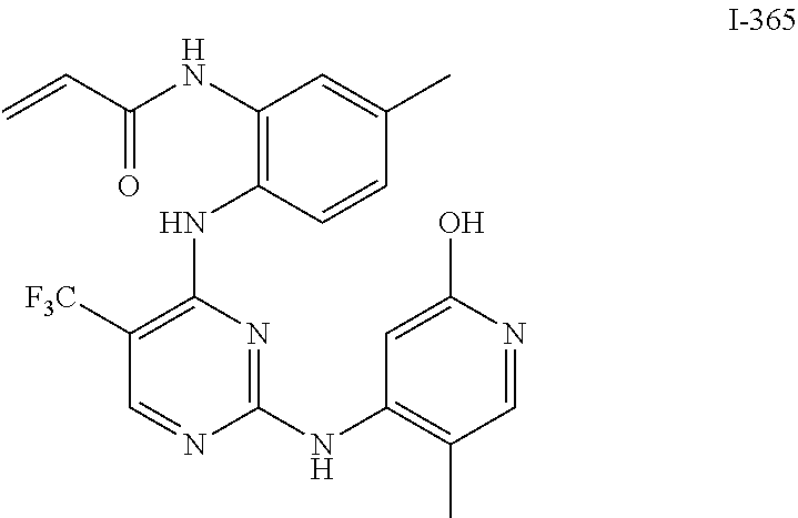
N1=C(NC2=C(C)C=NC(O)=C2)N=CC([F3C])=C1NC1=C(NC(C=C)=O)C=C(C)C=C1
